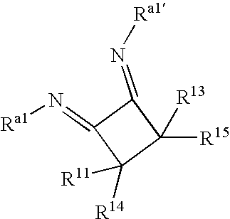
N(=C1C(=N[Ra1])C([R14])([R11])C1([R15])[R13])[Ra1]
